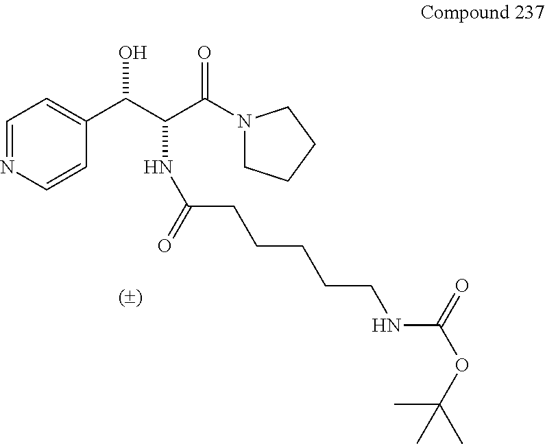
C1=NC=CC(C(C(C(=O)N2CCCC2)NC(=O)CCCCCNC(OC(C)(C)C)=O)O)=C1
